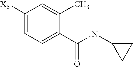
C1([X6])=CC=C(C(NC2CC2)=O)C(C)=C1
